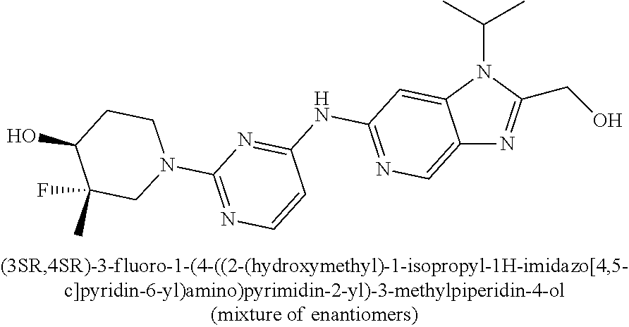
C12=CN=C(NC3=NC(N4CCC(O)C(F)(C)C4)=NC=C3)C=C1N(C(C)C)C(CO)=N2
